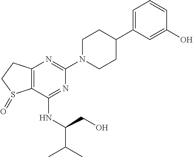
C12=C(C(NC(CO)C(C)C)=NC(N3CCC(C4=CC=CC(O)=C4)CC3)=N1)S(=O)CC2
